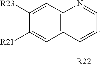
C12=C(C([R22])=CC=N1)C=C([R21])C([R23])=C2
